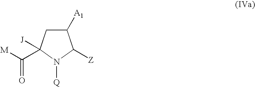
C1([A1])CC([J])(C([M])=O)N([Q])C1[Z]
